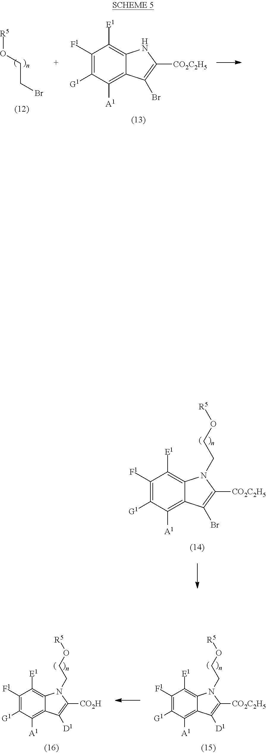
[R5]OCCBr.C1([F1])=C([G1])C([A1])=C2C(=C1[E1])NC([CO2C2H5])=C2Br.C1([F1])=C([G1])C([A1])=C2C(=C1[E1])N(CCO[R5])C([CO2C2H5])=C2Br.C1([F1])=C([G1])C([A1])=C2C(=C1[E1])N(CCO[R5])C([CO2C2H5])=C2[D1].C1([F1])=C([G1])C([A1])=C2C(=C1[E1])N(CCO[R5])C([CO2H])=C2[D1]
